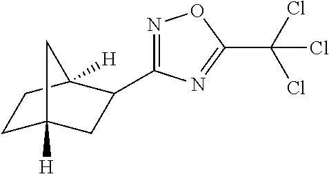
N1=C(C2CC3([H])CCC2([H])C3)N=C(C(Cl)(Cl)Cl)O1
